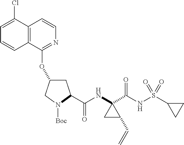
C1C(OC2=NC=CC3=C2C=CC=C3Cl)CN([Boc])C1C(NC1(C(NS(C2CC2)(=O)=O)=O)CC1C=C)=O
